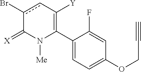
C1(C2=C([Y])cc(Br)C(=[X])N2[Me])=CC=C(OCC#C)C=C1F
